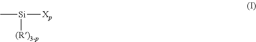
C[Si]([Xp])[(R)3-p]
